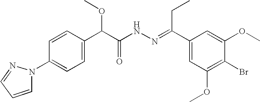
C1=CC(C(C(NN=C(C2=CC(OC)=C(Br)C(OC)=C2)CC)=O)OC)=CC=C1N1C=CC=N1
